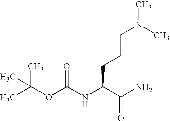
CC(OC(NC(C(N)=O)CCCN(C)C)=O)(C)C
